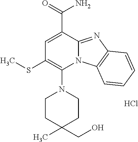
Cl.C1=C(C(=O)N)C2=NC3=C(N2C(N2CCC(C)(CO)CC2)=C1SC)C=CC=C3
